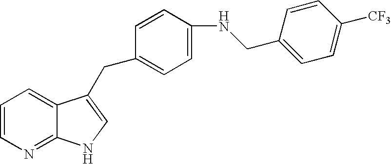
C1=CN=C2C(=C1)C(CC1=CC=C(NCC3=CC=C([CF3])C=C3)C=C1)=CN2
